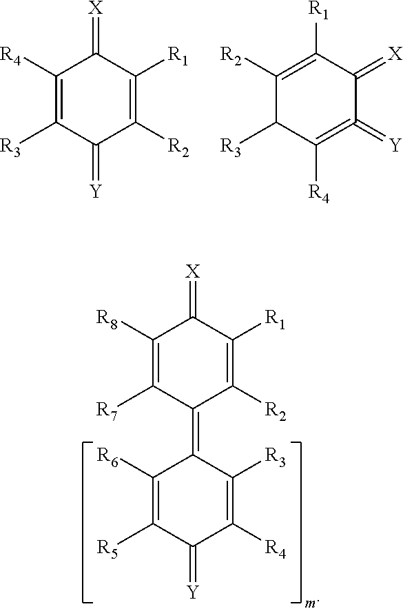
C1([R4])=C([R3])C(=[Y])C([R2])=C([R1])C1=[X].C1([R2])=C([R1])C(=[X])C(=[Y])=C([R4])C1[R3].C1([R8])=C([R7])C(=C2C([R6])=C([R5])C(=[Y])C([R4])=C2[R3])C([R2])=C([R1])C1=[X]
